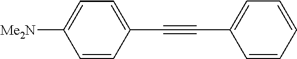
C(#CC1=CC=CC=C1)C1=CC=C([Me2N])C=C1
